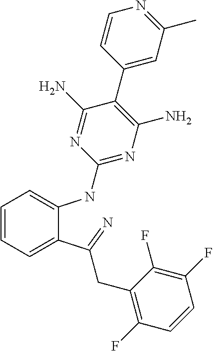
C1=CC=C(C(=N)CC2=C(F)C=CC(F)=C2F)C(NC2=NC(N)=C(C3=CC(C)=NC=C3)C(N)=N2)=C1
